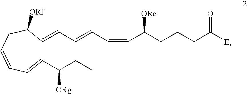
C(=CC=CCC(C=CC=CC=CC(CCCC([E])=O)[ORe])[ORf])C(CC)[ORg]
